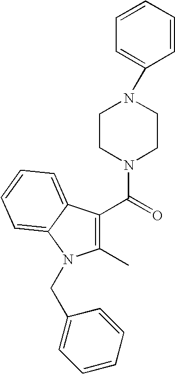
C1=CC=CC=C1N1CCN(C(=O)C2=C(C)N(CC3=CC=CC=C3)C3=CC=CC=C23)CC1
